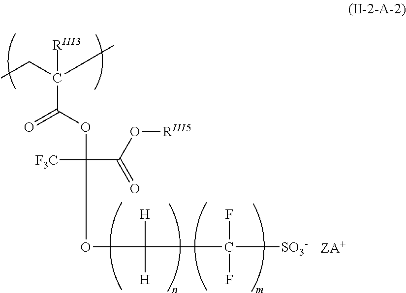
CCC(C)(C(=O)OC(C(=O)O[RIII5])([F3C])OC(C([SO3-])(F)F)([H])[H])[RIII3]
